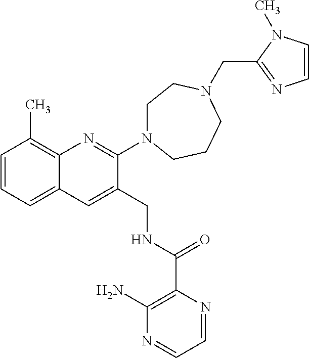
C1=CC=C2C(=C1C)N=C(N1CCN(CC3=NC=CN3C)CCC1)C(CNC(C1=C(N)N=CC=N1)=O)=C2
